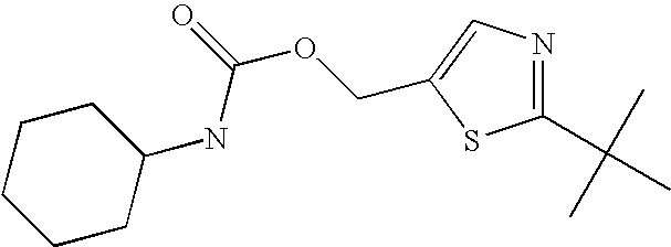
C(C)(C)(C)C1=NC=C(COC(=O)NC2CCCCC2)S1
